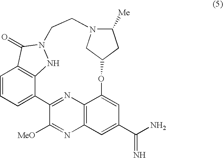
C1=CC=C2C3=C1C(=O)N(N3)CCN1C([Me])CC(OC3=CC(C(N)=N)=CC4=C3N=C2C([MeO])=N4)C1
